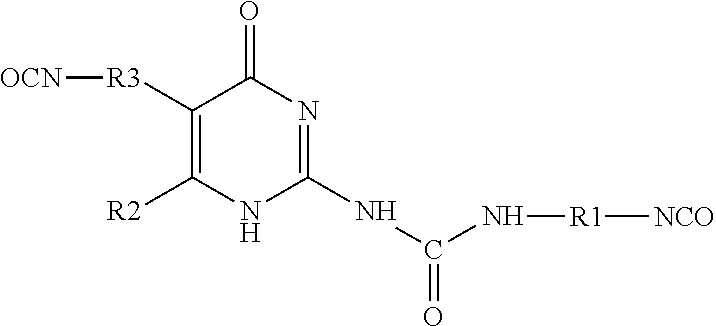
C1([R3][OCN])=C([R2])NC(NC(=O)N[R1][NCO])=NC1=O
